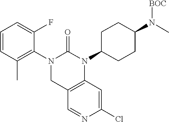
C12=C(N(C3CCC(N(C)[BOC])CC3)C(=O)N(C3=C(C)C=CC=C3F)C1)C=C(Cl)N=C2
